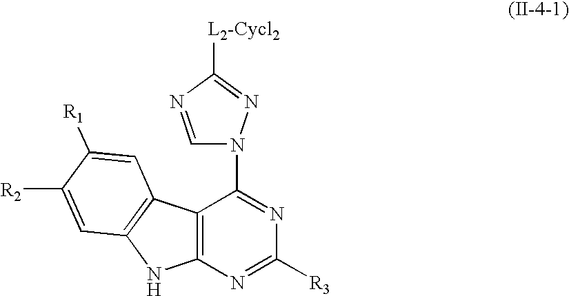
C12=C(N=C([R3])N=C1N1C=NC([L2-Cycl2])=N1)NC1=C2C=C([R1])C([R2])=C1
